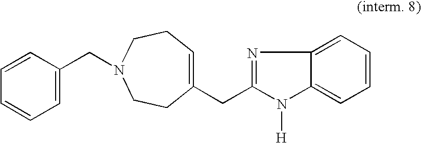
C12=CC=CC=C1N([H])C(CC1=CCCN(CC3=CC=CC=C3)CC1)=N2
